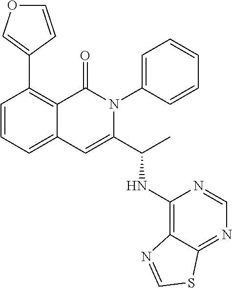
C1(C2=COC=C2)=C2C(=CC=C1)C=C(C(C)NC1=C3C(=NC=N1)SC=N3)N(C1=CC=CC=C1)C2=O
